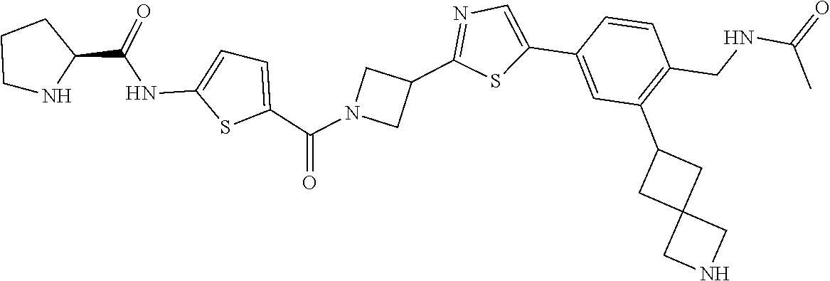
N1CCCC1C(NC1=CC=C(C(N2CC(C3=NC=C(C4=CC(C5CC6(C5)CNC6)=C(CNC(=O)C)C=C4)S3)C2)=O)S1)=O
